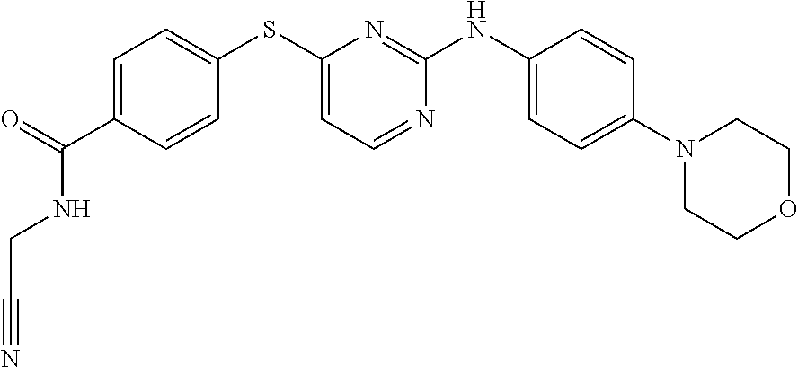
C1=CC(NC2=NC(SC3=CC=C(C(=O)NCC#N)C=C3)=CC=N2)=CC=C1N1CCOCC1
